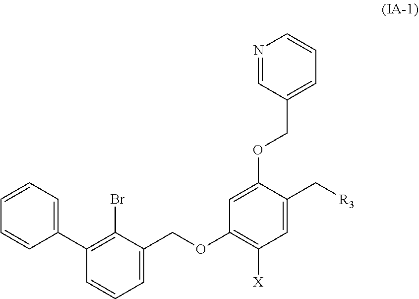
C1(C2=CC=CC=C2)=C(Br)C(COC2=C([X])C=C(C[R3])C(OCC3=CC=CN=C3)=C2)=CC=C1
